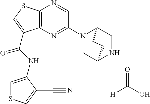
[H]C(O)=O.C12=C(N=C(N3CC4NCC3CC4)C=N1)C(C(=O)NC1=CSC=C1C#N)=CS2
